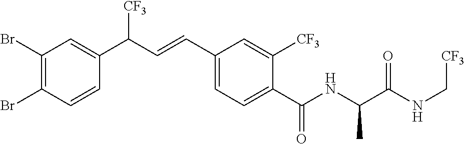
C1(Br)=C(Br)C=CC(C(C=CC2=CC=C(C(NC(C(NC[CF3])=O)C)=O)C([CF3])=C2)[CF3])=C1
